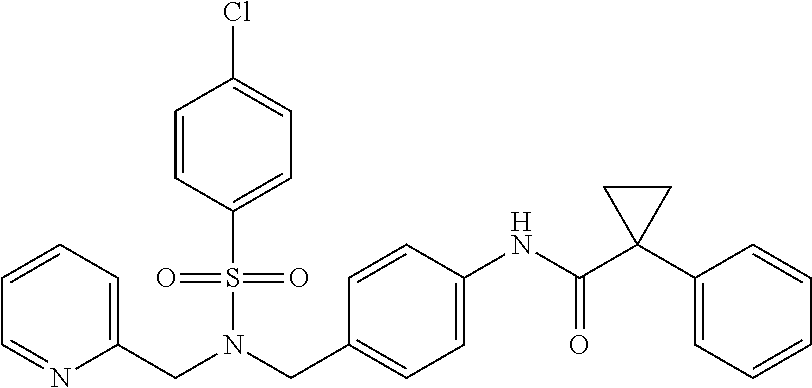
C1=CC=C(CN(S(=O)(=O)C2=CC=C(Cl)C=C2)CC2=CC=C(NC(C3(C4=CC=CC=C4)CC3)=O)C=C2)N=C1
